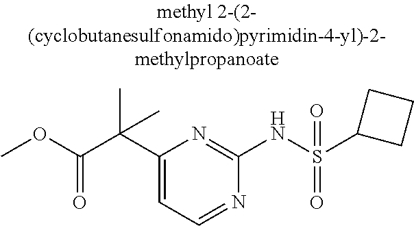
C1(C(C(OC)=O)(C)C)=CC=NC(NS(C2CCC2)(=O)=O)=N1
